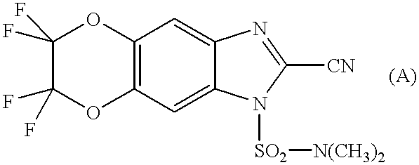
C1(F)(F)C(F)(F)OC2=C(O1)C=C1C(=C2)N([SO2][N(CH3)2])C([CN])=N1
